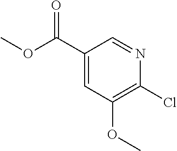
C1(C(OC)=O)=CC(OC)=C(Cl)N=C1
